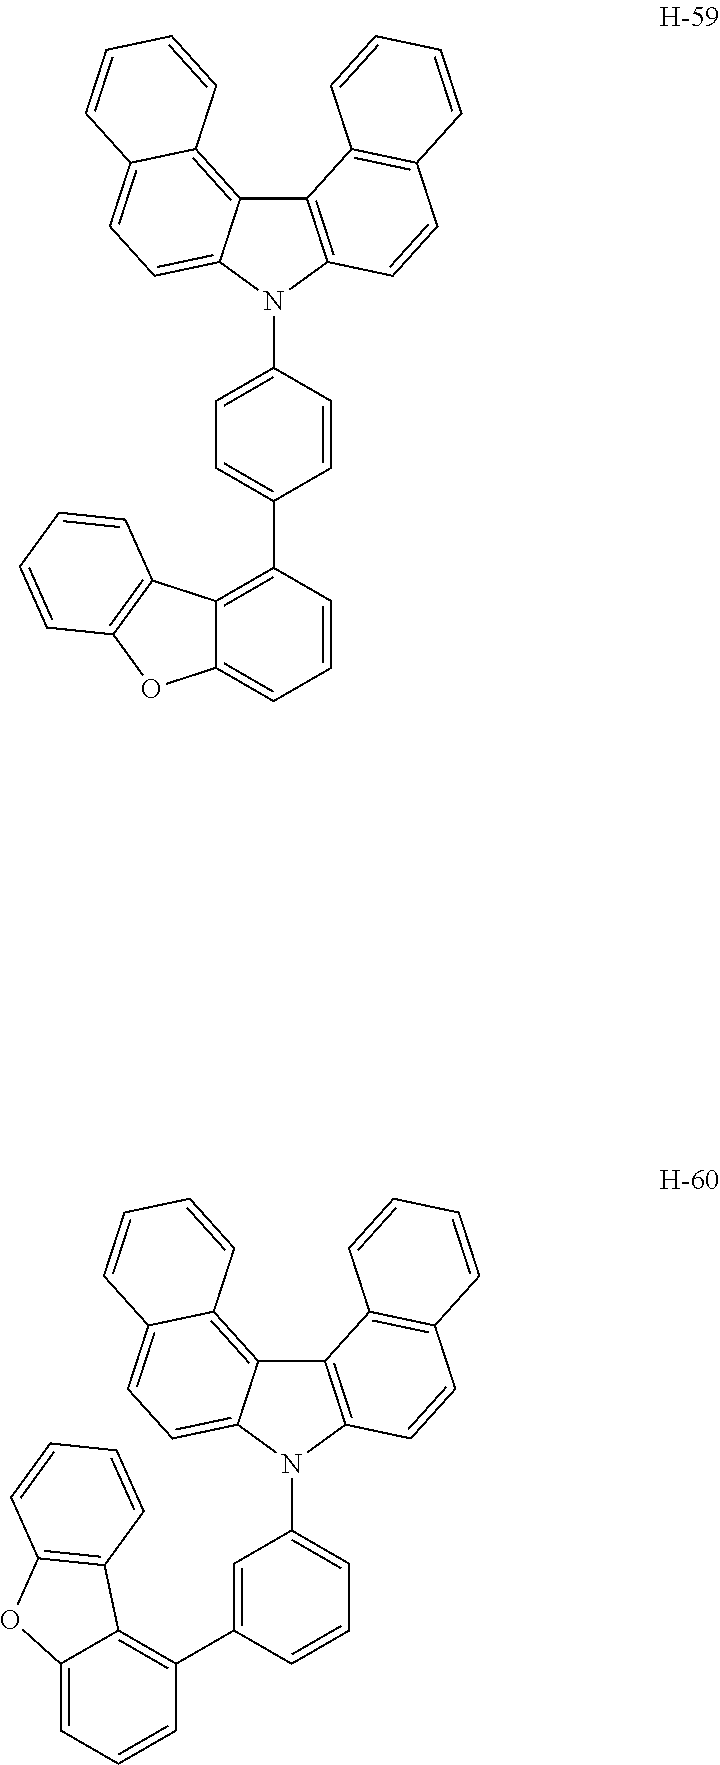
C12=C(N(C3=CC=C(C4=C5C(=CC=C4)OC4=C5C=CC=C4)C=C3)C3=CC=C4C(=C13)C=CC=C4)C=CC1=C2C=CC=C1.C12=C(N(C3=CC=CC(C4=C5C(=CC=C4)OC4=C5C=CC=C4)=C3)C3=CC=C4C(=C13)C=CC=C4)C=CC1=C2C=CC=C1
